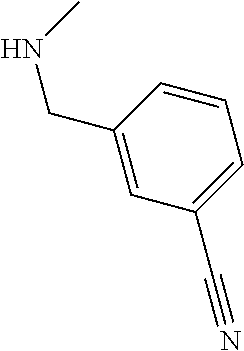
C1=CC(CNC)=CC(C#N)=C1
